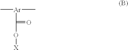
[Ar](C(=O)O[X])(C)C
